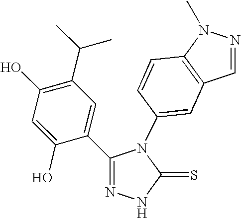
C1(O)=C(C(C)C)C=C(C2=NNC(=S)N2C2=CC3=C(C=C2)N(C)N=C3)C(O)=C1
